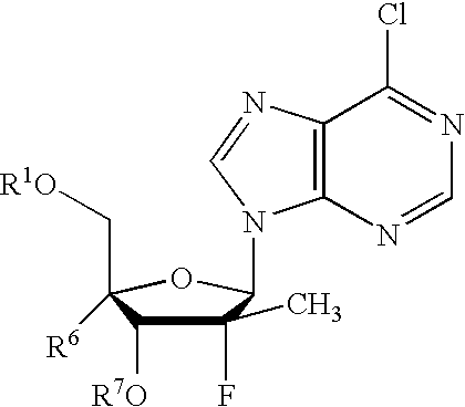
C1(C)(F)C([R7O])C(C[R1O])([R6])OC1N1C2=C(N=C1)C(Cl)=NC=N2
